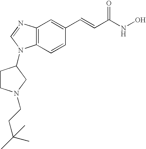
C12=C(C=CC(C=CC(=O)NO)=C1)N(C1CCN(CCC(C)(C)C)C1)C=N2
